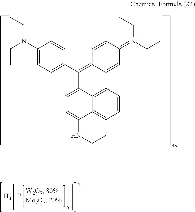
C1(N(CC)CC)=CC=C(C(=C2C=CC(=[N+](CC)CC)C=C2)C2=CC=C(NCC)C3=CC=CC=C23)C=C1.P.[H3]
